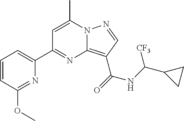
C1=C(C)N2C(=C(C(=O)NC(C3CC3)[CF3])C=N2)N=C1C1=CC=CC(OC)=N1
